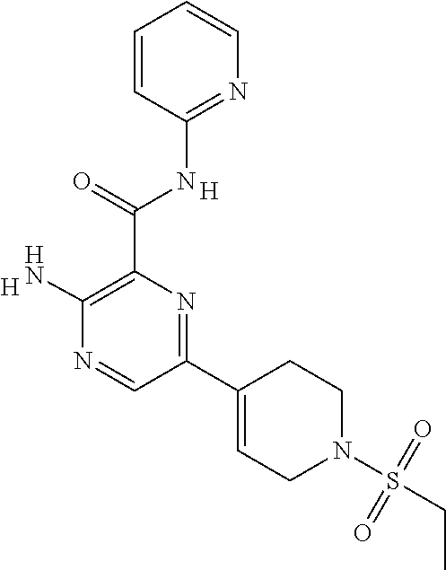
[H].C(C1=C(N)N=CC(C2=CCN(S(CC)(=O)=O)CC2)=N1)(=O)NC1=NC=CC=C1.[H]
